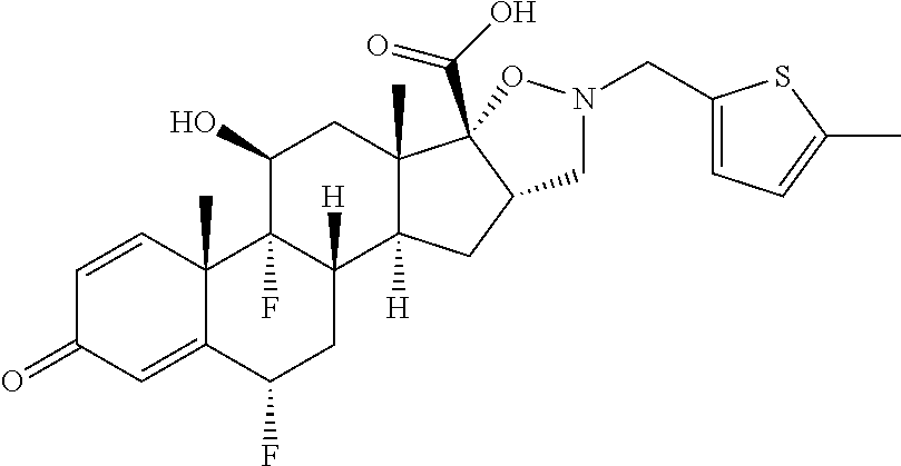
C1=CC2(C)C(=CC1=O)C(F)CC1([H])C2(F)C(O)CC2(C)C1([H])CC1C2(C(O)=O)ON(CC2=CC=C(C)S2)C1
